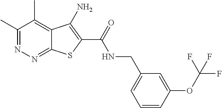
C1(C)=NN=C2C(=C1C)C(N)=C(C(=O)NCC1=CC=CC(OC(F)(F)F)=C1)S2
